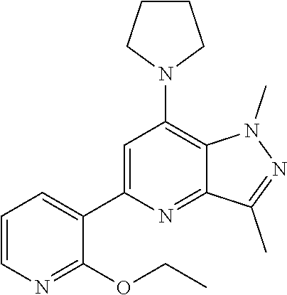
N1(C)N=C(C)C2=NC(C3=CC=CN=C3OCC)=CC(N3CCCC3)=C12
